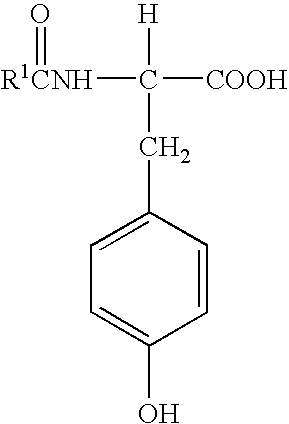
[H]C([COOH])(CC1=CC=C(O)C=C1)[R1CNH]=O
